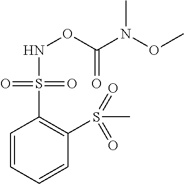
N(OC(=O)N(C)OC)S(C1=C(S(C)(=O)=O)C=CC=C1)(=O)=O
